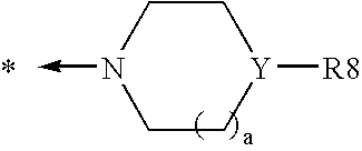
C1C[Y]([R8])CCN1->C
